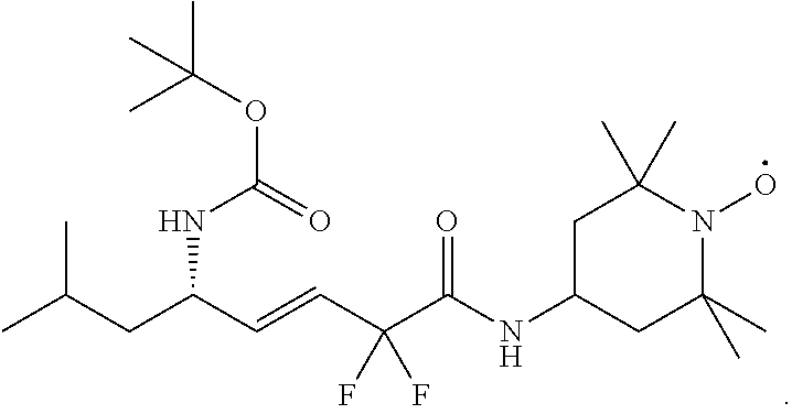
CC(CC(C=CC(C(NC1CC(C)(C)N(O)C(C)(C)C1)=O)(F)F)NC(OC(C)(C)C)=O)C
